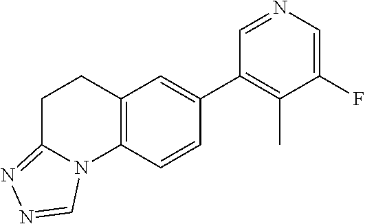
C1(F)=CN=CC(C2=CC3=C(C=C2)N2C(=NN=C2)CC3)=C1C
